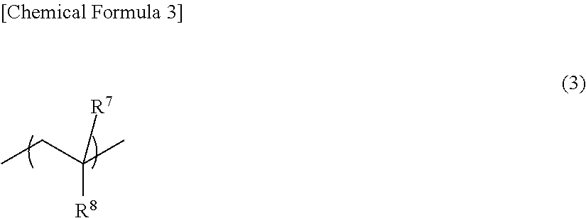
CCC(C)([R8])[R7]
